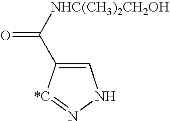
C1=C(C([NHC(CH3)2CH2OH])=O)[*C]=NN1
